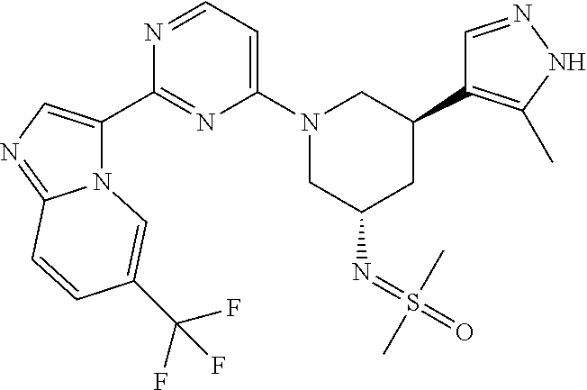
C1=NNC(C)=C1C1CN(C2=CC=NC(C3=CN=C4N3C=C(C(F)(F)F)C=C4)=N2)CC(N=S(=O)(C)C)C1
